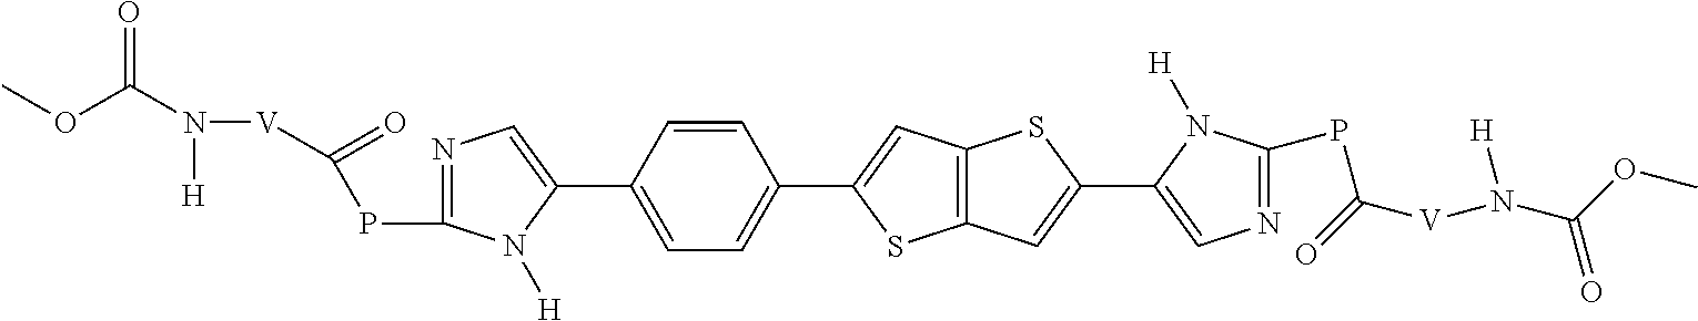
C1=CC(C2=CN=C(PC(=O)[V]N(C(OC)=O)[H])N2[H])=CC=C1C1=CC2=C(S1)C=C(C1=CN=C(PC([V]N(C(OC)=O)[H])=O)N1[H])S2
